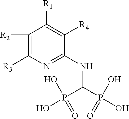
C1([R2])=C([R3])N=C(NC(P(O)(O)=O)P(O)(O)=O)C([R4])=C1[R1]
